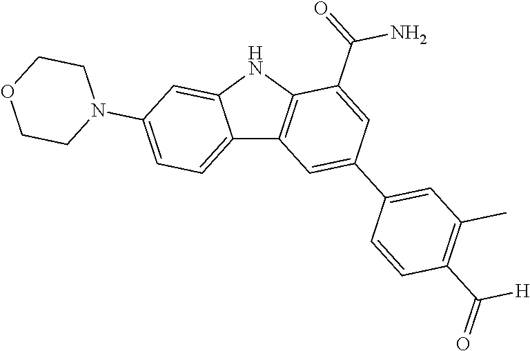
C12=CC=C(N3CCOCC3)C=C1NC1=C2C=C(C2=CC(C)=C(C(=O)[H])C=C2)C=C1C(=O)N
